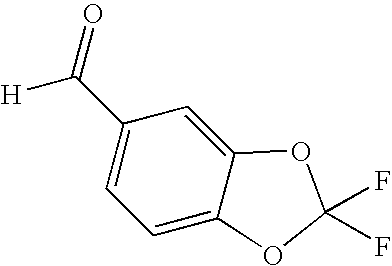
C1=C(C(=O)[H])C=C2C(=C1)OC(F)(F)O2
